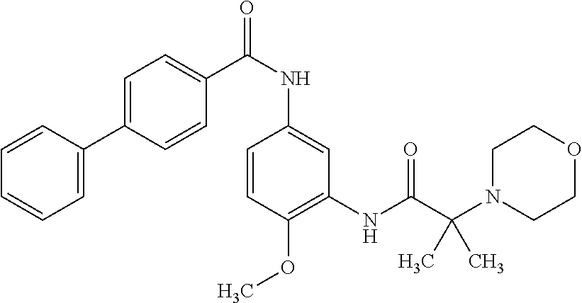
C1=CC(OC)=C(NC(C(N2CCOCC2)(C)C)=O)C=C1NC(C1=CC=C(C2=CC=CC=C2)C=C1)=O
